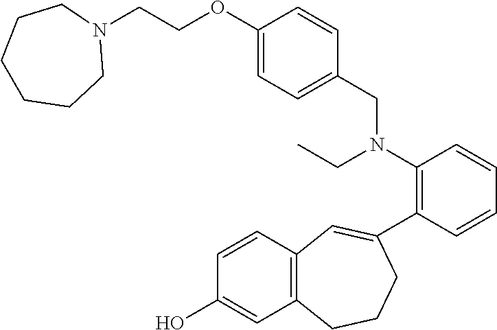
C12=C(C=CC(O)=C1)C=C(C1=C(N(CC)CC3=CC=C(OCCN4CCCCCC4)C=C3)C=CC=C1)CCC2
